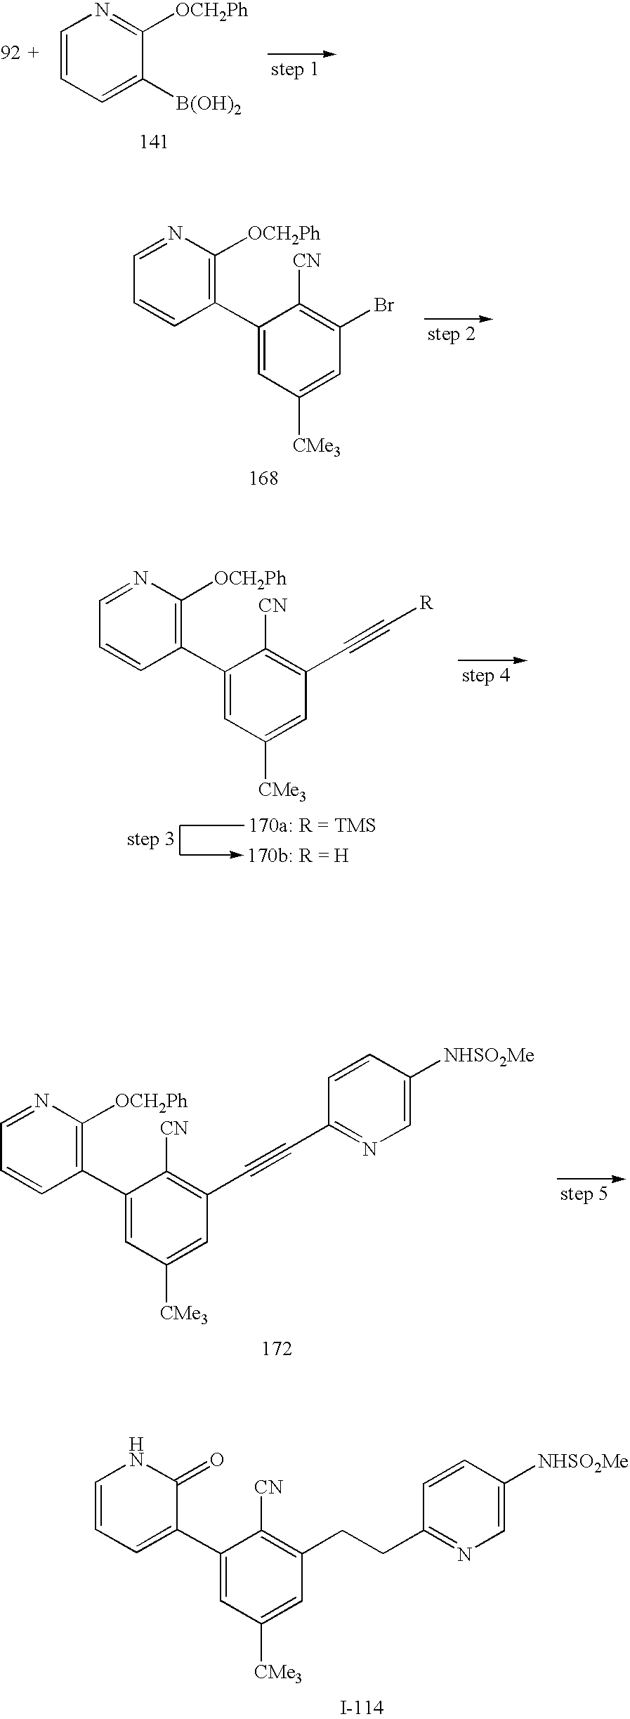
C1=CC=C([B(OH)2])C([OCH2Ph])=N1.C1=NC([OCH2Ph])=C(C2=CC([CMe3])=CC(Br)=C2[CN])C=C1.C1=NC([OCH2Ph])=C(C2=CC([CMe3])=CC(C#C[R])=C2[CN])C=C1.C1=NC([OCH2Ph])=C(C2=CC([CMe3])=CC(C#CC3=NC=C([NHSO2Me])C=C3)=C2[CN])C=C1.C1=CC=C(C2=CC([CMe3])=CC(CCC3=NC=C([NHSO2Me])C=C3)=C2[CN])C(=O)N1
